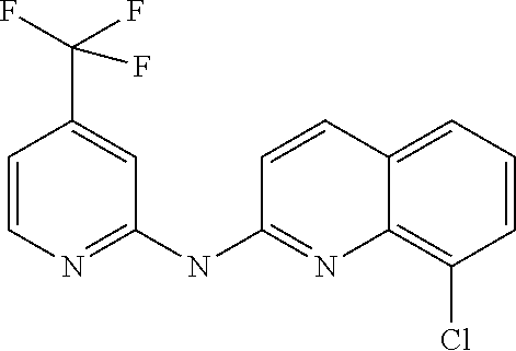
C1=CN=C(NC2=NC3=C(Cl)C=CC=C3C=C2)C=C1C(F)(F)F
